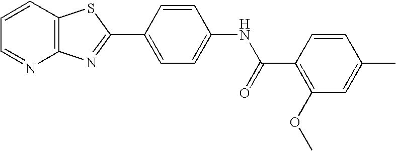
C1=CC2=C(N=C1)N=C(C1=CC=C(NC(C3=C(OC)C=C(C)C=C3)=O)C=C1)S2
